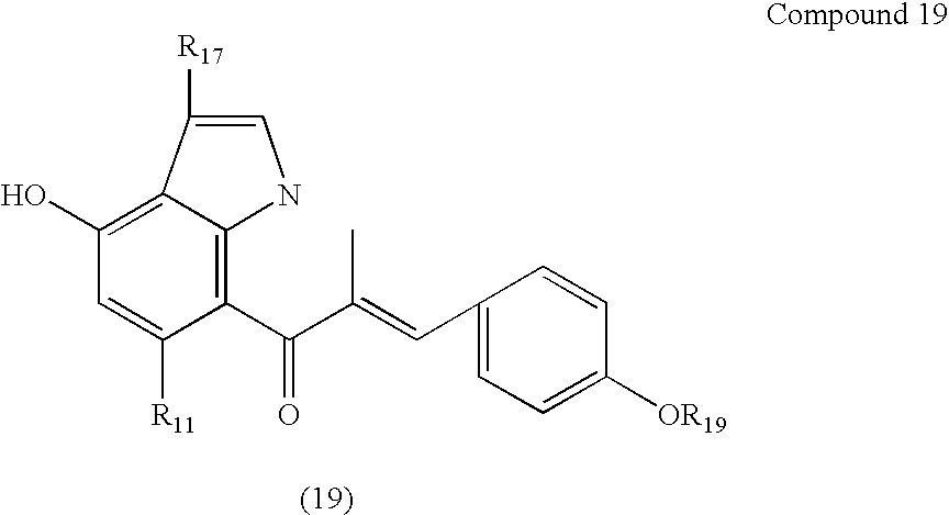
C1(O)=C2C(=C(C(C(C)=CC3=CC=C([OR19])C=C3)=O)C([R11])=C1)NC=C2[R17]
